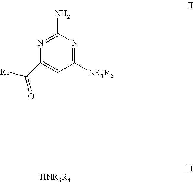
N1=C(N)N=C([NR1R2])C=C1C([R5])=O.[HNR3R4]
